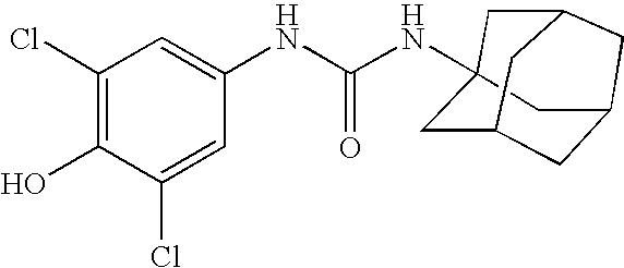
C1(Cl)=C(O)C(Cl)=CC(NC(NC23CC4CC(CC(C2)C4)C3)=O)=C1
